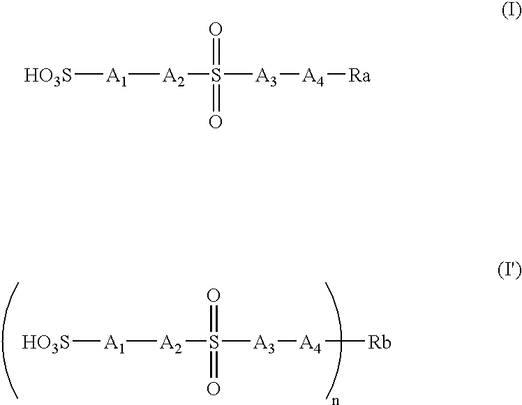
[A1]([A2]S([A3][A4][Rb])(=O)=O)[HO3S].[A1]([A2]S([A3][A4][Ra])(=O)=O)[HO3S]
